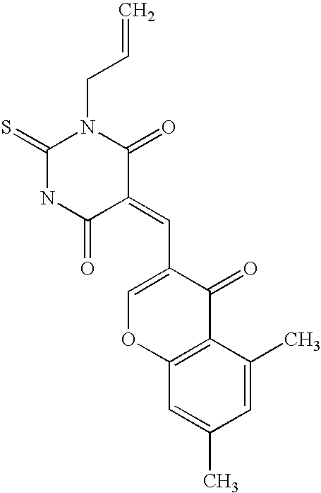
N1(CC=C)C(=S)NC(=O)C(=CC2=COC3=C(C2=O)C(C)=CC(C)=C3)C1=O
